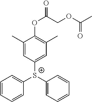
C1=CC=CC([S+](C2=CC=CC=C2)C2=CC(C)=C(OC(COC(C)=O)=O)C(C)=C2)=C1
